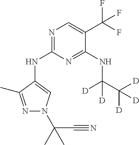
N1=C(NC2=CN(C(C#N)(C)C)N=C2C)N=C(NC(C([D])([D])[D])([D])[D])C(C(F)(F)F)=C1
